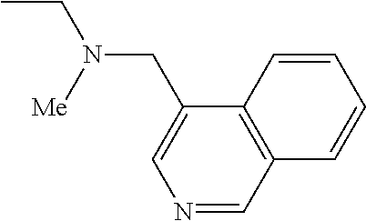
CCN(CC1=CN=CC2=C1C=CC=C2)[Me]
